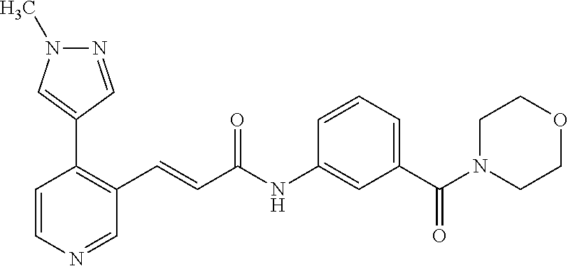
N1=CC(C2=C(C=CC(NC3=CC(C(N4CCOCC4)=O)=CC=C3)=O)C=NC=C2)=CN1C
